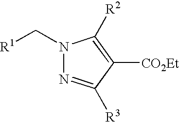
N1(C[R1])N=C([R3])C([CO2Et])=C1[R2]
